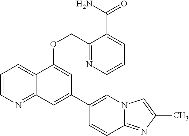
C1=CN=C2C(=C1)C(OCC1=NC=CC=C1C(N)=O)=CC(C1=CN3C(=NC(C)=C3)C=C1)=C2
